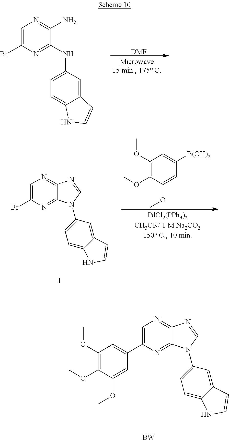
[DMF].C1=C(Br)N=C(NC2=CC=C3C(=C2)C=CN3)C(N)=N1.C1=C(Br)N=C2C(=N1)N=CN2C1=CC=C2C(=C1)C=CN2.C1(OC)=C(OC)C(OC)=CC([B(OH)2])=C1.C1=C(C2=CC(OC)=C(OC)C(OC)=C2)N=C2C(=N1)N=CN2C1=CC=C2C(=C1)C=CN2.[BW]
